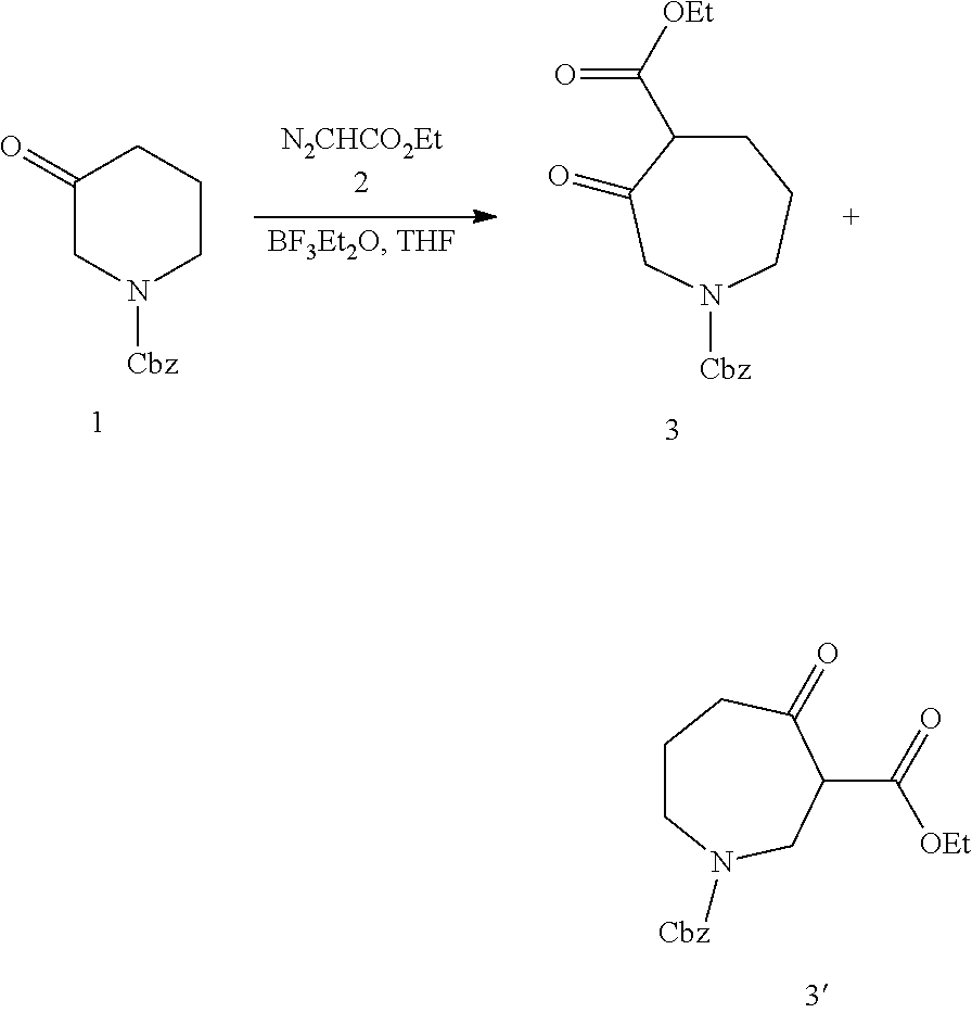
C1(=O)CN([Cbz])CCC1.C1C(C([OEt])=O)C(=O)CN([Cbz])CC1.C1CN([Cbz])CC(C(=O)[OEt])C(=O)C1
